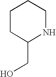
C1CC(CO)NCC1
